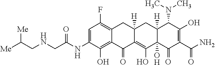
C1=C(NC(CNCC([Me])[Me])=O)C(O)=C2C(=C1F)CC1([H])C(=C(O)C3(O)C([H])(C1)C(N(C)C)C(O)=C(C(N)=O)C3=O)C2=O
